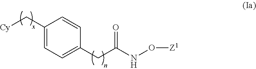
[Cy]CC1=CC=C(CC(NO[Z1])=O)C=C1
